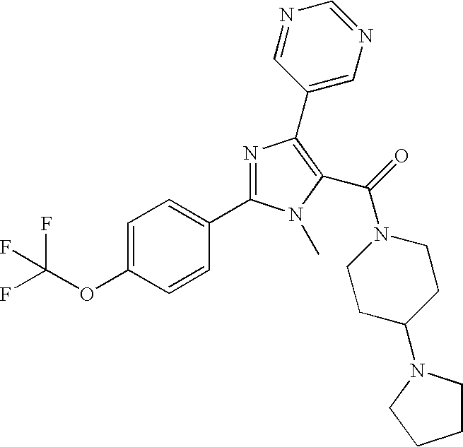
C1=C(OC(F)(F)F)C=CC(C2=NC(C3=CN=CN=C3)=C(C(=O)N3CCC(N4CCCC4)CC3)N2C)=C1
